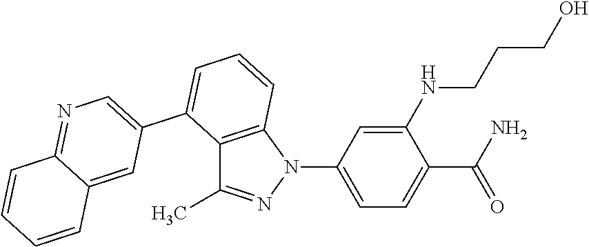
C1(NCCCO)=CC(N2C3=C(C(C)=N2)C(C2=CN=C4C(=C2)C=CC=C4)=CC=C3)=CC=C1C(N)=O
